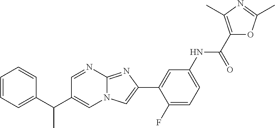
C1=NC2=NC(C3=CC(NC(C4=C(C)N=C(C)O4)=O)=CC=C3F)=CN2C=C1C(C1=CC=CC=C1)C
